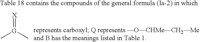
[X]=[G](C)C
